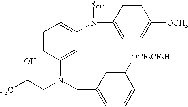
[F3C]C(CN(CC1=CC=CC([OCF2CF2H])=C1)C1=CC(N([Rsub])C2=CC=C([OCH3])C=C2)=CC=C1)O
